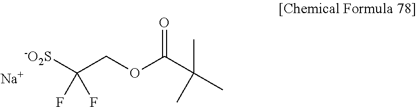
[-O2S]C(COC(C(C)(C)C)=O)(F)F.[Na]
